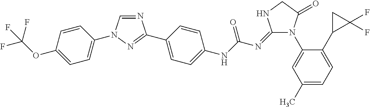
C1=CC(OC(F)(F)F)=CC=C1N1C=NC(C2=CC=C(NC(N=C3N(C4=CC(C)=CC=C4C4C(F)(F)C4)C(=O)CN3)=O)C=C2)=N1
